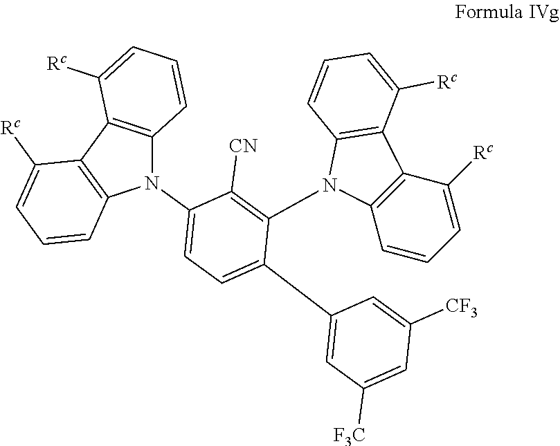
N1(C2=CC=C(C3=CC([F3C])=CC([CF3])=C3)C(N3C4=C(C([Rc])=CC=C4)C4=C3C=CC=C4[Rc])=C2[CN])C2=C(C3=C1C=CC=C3[Rc])C([Rc])=CC=C2
